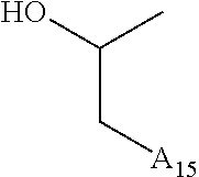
OC(C)C[A15]
